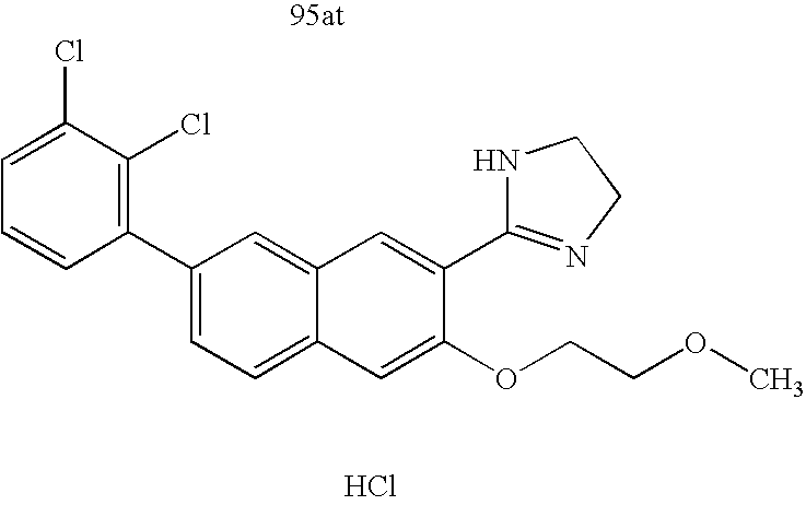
C1=C(C2=NCCN2)C(OCCOC)=CC2=CC=C(C3=C(Cl)C(Cl)=CC=C3)C=C12.Cl
